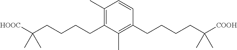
C1(C)=C(CCCCC([HOOC])(C)C)C(C)=C(CCCCC([COOH])(C)C)C=C1
